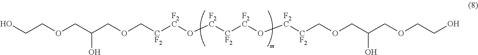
OCCOCC(COC[CF2][F2C]O[F2C][CF2][F2C]O[F2C][CF2]COCC(COCCO)O)O
